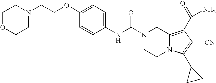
C1=CC(NC(N2CCN3C(=C(C(N)=O)C([CN])=C3C3CC3)C2)=O)=CC=C1OCCN1CCOCC1
